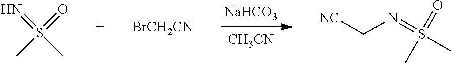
S(C)(C)(=O)=N.[CH3CN].[NaHCO3].[BrCH2CN].CS(=NC[NC])(=O)C
